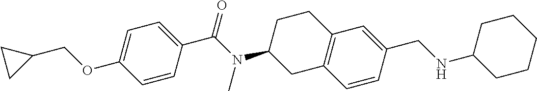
C1=C(OCC2CC2)C=CC(C(N(C2CC3=C(CC2)C=C(CNC2CCCCC2)C=C3)C)=O)=C1
